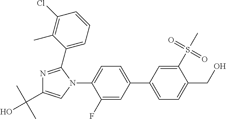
C1(F)=CC(C2=CC=C(CO)C(S(=O)(=O)C)=C2)=CC=C1N1C(C2=CC=CC(Cl)=C2C)=NC(C(C)(C)O)=C1
